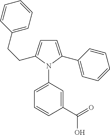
C1=C(C2=CC=CC=C2)N(C2=CC=CC(C(=O)O)=C2)C(CCC2=CC=CC=C2)=C1
